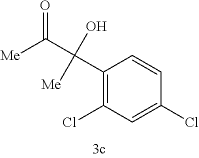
C1(C(C([Me])=O)(O)[Me])=C(Cl)C=C(Cl)C=C1
